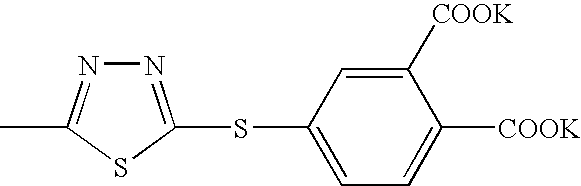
N1=C(SC2=CC=C([COOK])C([COOK])=C2)SC(C)=N1
